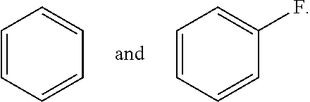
C1=CC=CC=C1.C1=CC=CC(F)=C1
